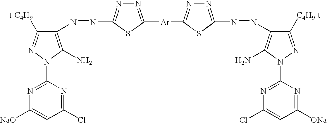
C1(N=NC2=NN=C([Ar]C3=NN=C(N=NC4=C(N)N(C5=NC(Cl)=CC([ONa])=N5)N=C4[C4H9-t])S3)S2)=C(N)N(C2=NC([NaO])=CC(Cl)=N2)N=C1[t-C4H9]
